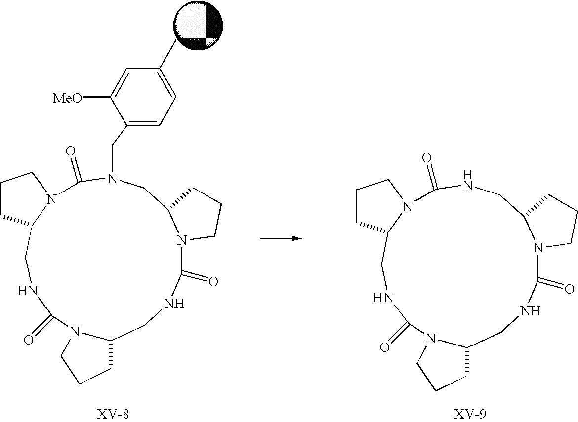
N1C(=O)N2C(CN(CC3=CC=C(C)C=C3[MeO])C(=O)N3C(CNC(=O)N4C(C1)CCC4)CCC3)CCC2.N1C(=O)N2C(CNC(=O)N3C(CNC(=O)N4C(C1)CCC4)CCC3)CCC2
